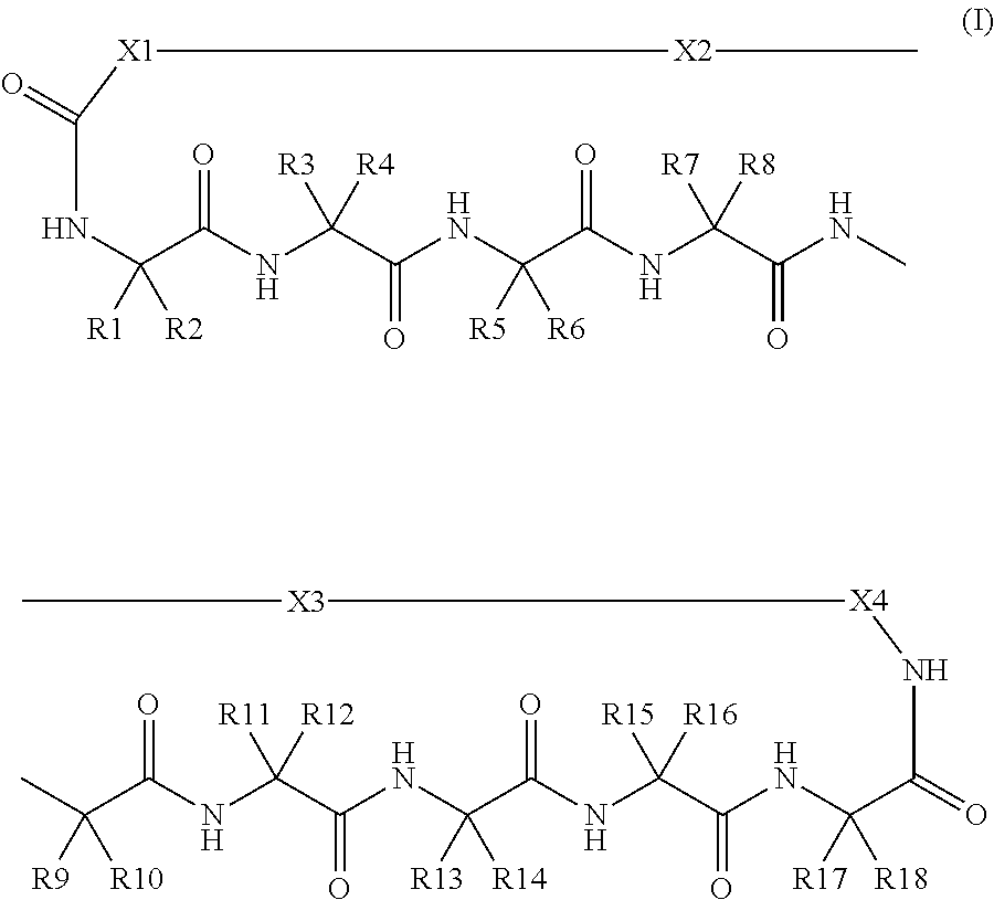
N(C(C(NC(C(NC(C(NC)=O)([R7])[R8])=O)([R5])[R6])=O)([R3])[R4])C(C(NC([X1][X2]C)=O)([R1])[R2])=O.C(C(NC(C(NC(C(NC(C(NC(C(N[X4][X3]C)=O)([R17])[R18])=O)([R15])[R16])=O)([R13])[R14])=O)([R11])[R12])=O)([R9])([R10])C
